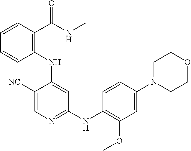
C1([NC])=CN=C(NC2=C(OC)C=C(N3CCOCC3)C=C2)C=C1NC1=C(C(NC)=O)C=CC=C1
